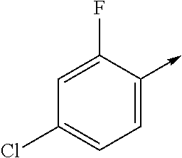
C1=C(F)C(->C)=CC=C1Cl
